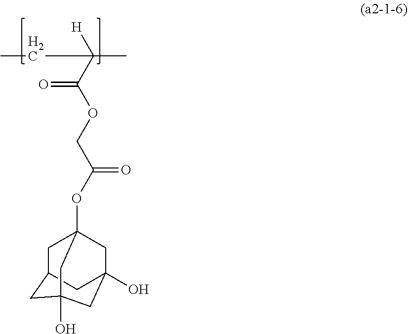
CCC([H])(C(=O)OCC(=O)OC12CC3CC(O)(CC(O)(C1)C3)C2)C
